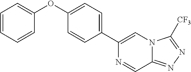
C1(C2=CN3C(=NN=C3[CF3])C=N2)=CC=C(OC2=CC=CC=C2)C=C1
